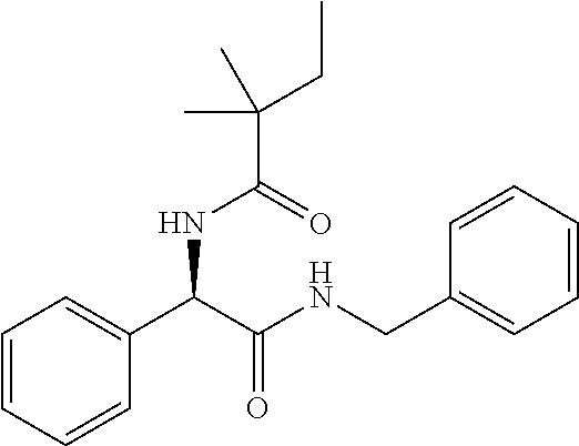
C1=CC=CC(C(C(NCC2=CC=CC=C2)=O)NC(=O)C(CC)(C)C)=C1
